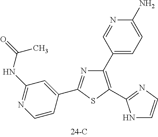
N1=C(C2=CC(NC(C)=O)=NC=C2)SC(C2=NC=CN2)=C1C1=CC=C(N)N=C1
